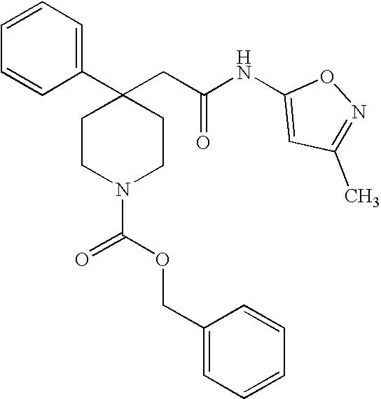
C1=CC=CC(C2(CC(NC3=CC(C)=NO3)=O)CCN(C(OCC3=CC=CC=C3)=O)CC2)=C1
